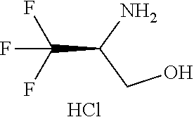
OCC(N)C(F)(F)F.Cl
